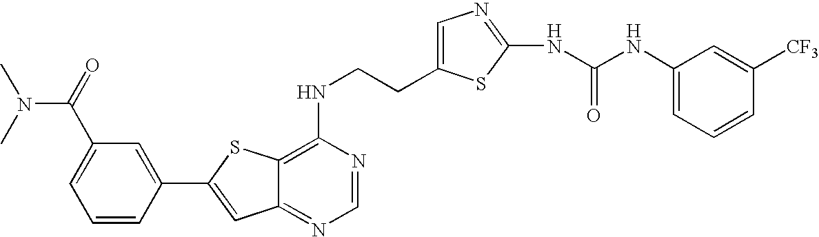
C1=CC(C2=CC3=NC=NC(NCCC4=CN=C(NC(NC5=CC=CC([CF3])=C5)=O)S4)=C3S2)=CC(C(=O)N(C)C)=C1
